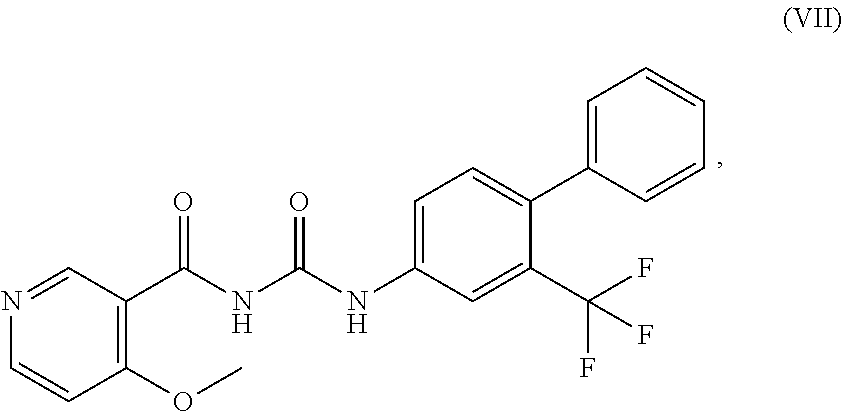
C1=NC=CC(OC)=C1C(=O)NC(=O)NC1=CC=C(C2=CC=CC=C2)C(C(F)(F)F)=C1
